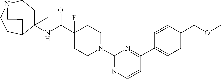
C1C(NC(C2(F)CCN(C3=NC=CC(C4=CC=C(COC)C=C4)=N3)CC2)=O)(C)C2CCN(C1)CC2
